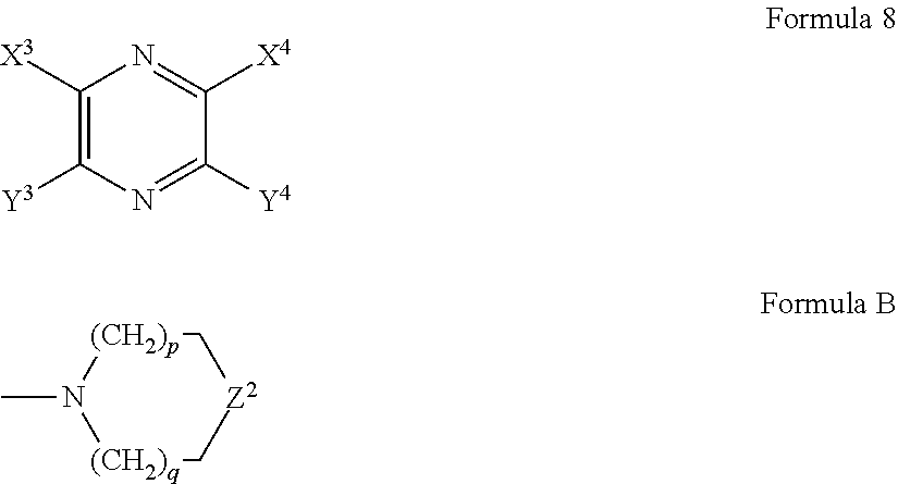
C1([X3])=C([Y3])N=C([Y4])C([X4])=N1.C1[(CH2)p]N(C)[(CH2)q]C[Z2]1
